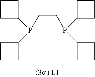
C(CP(C1CCC1)C1CCC1)P(C1CCC1)C1CCC1
